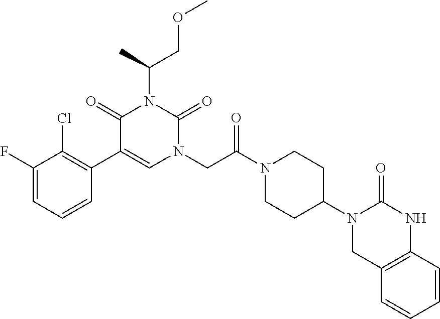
C1(F)=CC=CC(C2=CN(CC(N3CCC(N4CC5=C(NC4=O)C=CC=C5)CC3)=O)C(=O)N(C(C)COC)C2=O)=C1Cl
